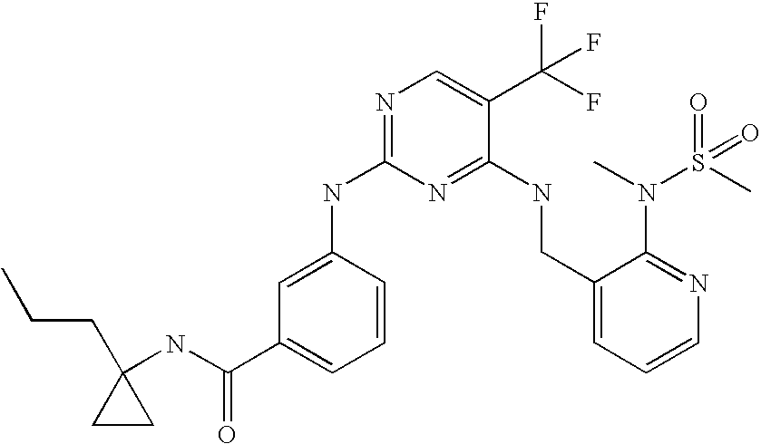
N(C(C1=CC=CC(NC2=NC=C(C(F)(F)F)C(NCC3=CC=CN=C3N(C)S(C)(=O)=O)=N2)=C1)=O)C1(CCC)CC1
